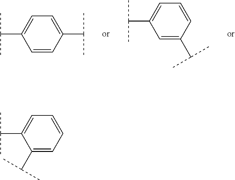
C1=CC(C(C)C)=CC=C1C(C)C.C1=C(C(C)C)C=CC=C1C(C)C.C1(C(C)C)=CC=CC=C1C(C)C
